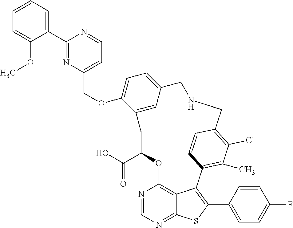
C1=CC=C(C2=NC(COC3=CC=C4C=C3CC(C(=O)O)OC3=C5C(=NC=N3)SC(C3=CC=C(F)C=C3)=C5C3=C(C)C(Cl)=C(C=C3)CNC4)=CC=N2)C(OC)=C1
